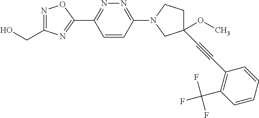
OCC1=NOC(C2=NN=C(N3CCC(OC)(C#CC4=C(C(F)(F)F)C=CC=C4)C3)C=C2)=N1
